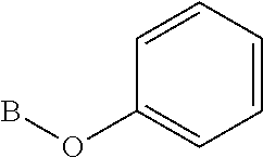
C1=CC=CC=C1OB
